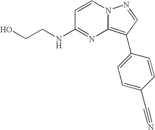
OCCNC1=NC2=C(C3=CC=C(C#N)C=C3)C=NN2C=C1
